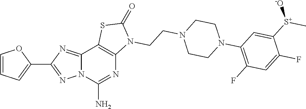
C1=CC=C(C2=NN3C(=N2)C2=C(N=C3N)N(CCN3CCN(C4=C(F)C=C(F)C([S+](C)[-O])=C4)CC3)C(=O)S2)O1
